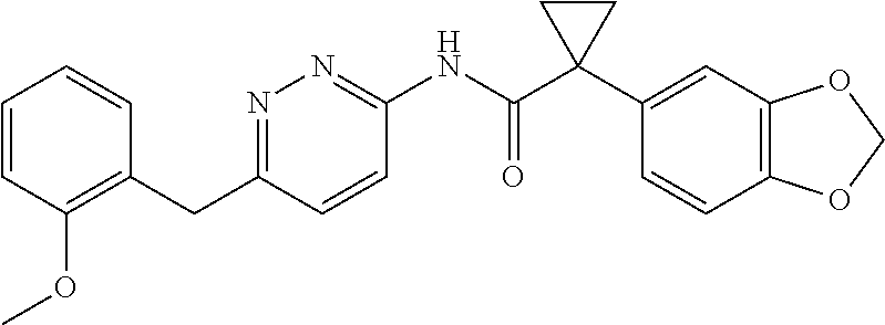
C1=CC(OC)=C(CC2=NN=C(NC(C3(C4=CC5=C(C=C4)OCO5)CC3)=O)C=C2)C=C1
